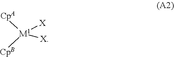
[M1]([CpA])([CpB])([X])[X]
